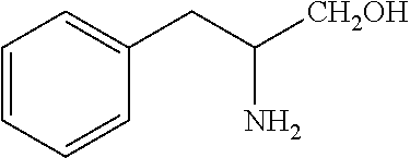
C1=CC=CC(CC([CH2OH])N)=C1
